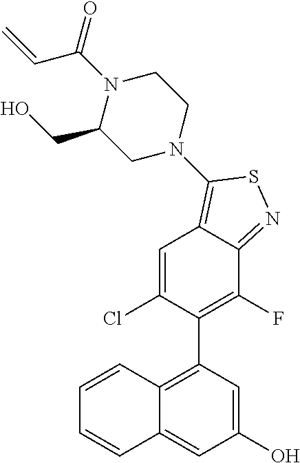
C12=C(C3=C(F)C4=NSC(N5CCN(C(C=C)=O)C(CO)C5)=C4C=C3Cl)C=C(O)C=C1C=CC=C2
